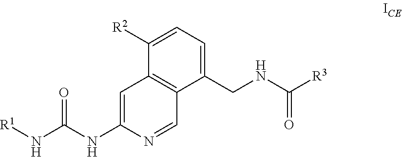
C1=C([R2])C2=C(C(CNC([R3])=O)=C1)C=NC(NC(N[R1])=O)=C2
